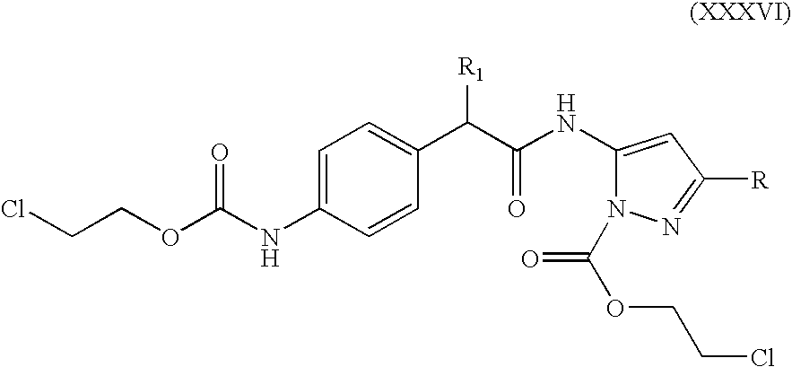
C1=C(NC(OCCCl)=O)C=CC(C(C(NC2=CC([R])=NN2C(OCCCl)=O)=O)[R1])=C1
